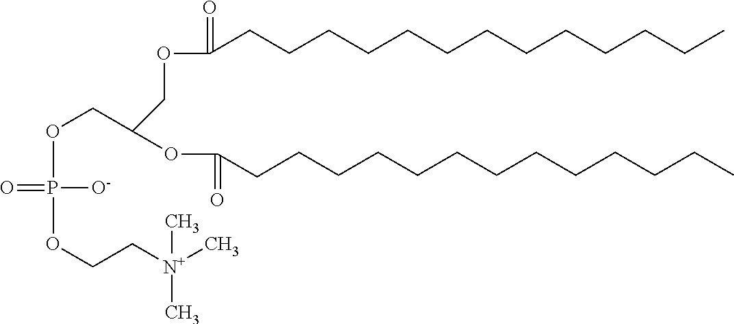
C(CCCCCCCCCCCC)C(OCC(COP(OCC[N+](C)(C)C)([O-])=O)OC(CCCCCCCCCCCCC)=O)=O
